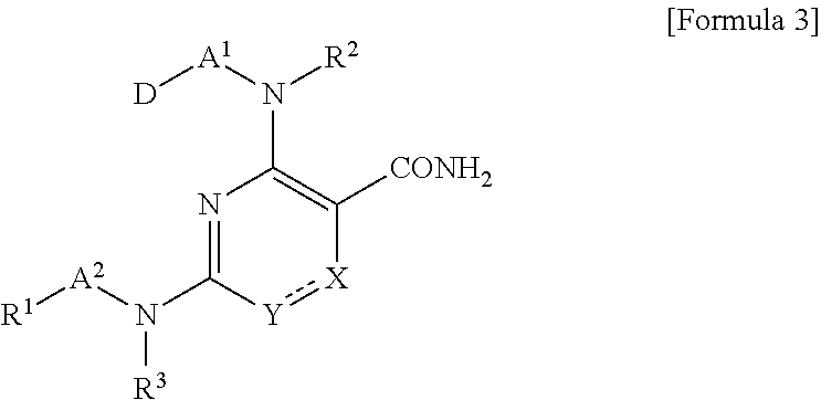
N1=C(N([A2][R1])[R3])[Y]:[X]C([CONH2])=C1N([R2])[A1][D]
